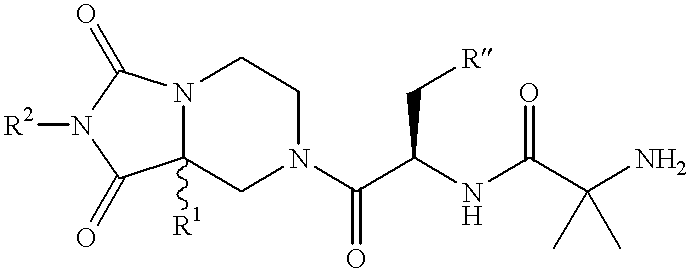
[R2]N1C(=O)C2([R1])N(C1=O)CCN(C(C(NC(C(N)(C)C)=O)C[R])=O)C2
